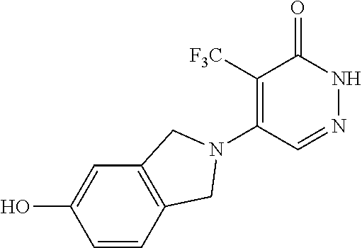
C1([F3C])=C(N2CC3=C(C=C(O)C=C3)C2)C=NNC1=O
